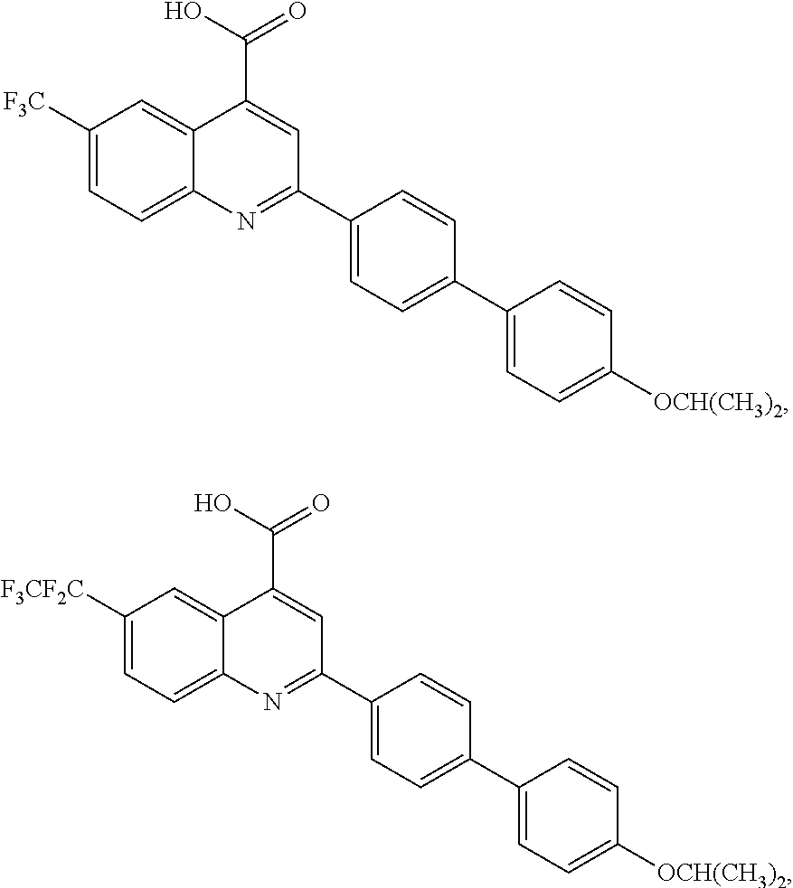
C1([F3C])=CC=C2C(=C1)C(C(O)=O)=CC(C1=CC=C(C3=CC=C([OCH(CH3)2])C=C3)C=C1)=N2.C1([F3CF2C])=CC=C2C(=C1)C(C(O)=O)=CC(C1=CC=C(C3=CC=C([OCH(CH3)2])C=C3)C=C1)=N2
